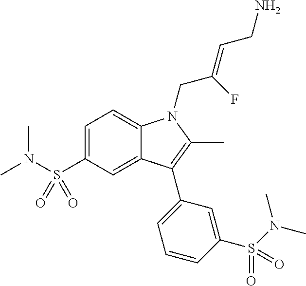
C1=C(S(N(C)C)(=O)=O)C=C2C(=C1)N(CC(=CCN)F)C(C)=C2C1=CC=CC(S(=O)(=O)N(C)C)=C1
